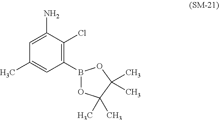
C1(C)=CC(B2OC(C)(C)C(C)(C)O2)=C(Cl)C(N)=C1
